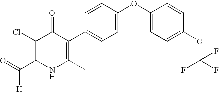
C1(Cl)=C(C(=O)[H])NC(C)=C(C2=CC=C(OC3=CC=C(OC(F)(F)F)C=C3)C=C2)C1=O
